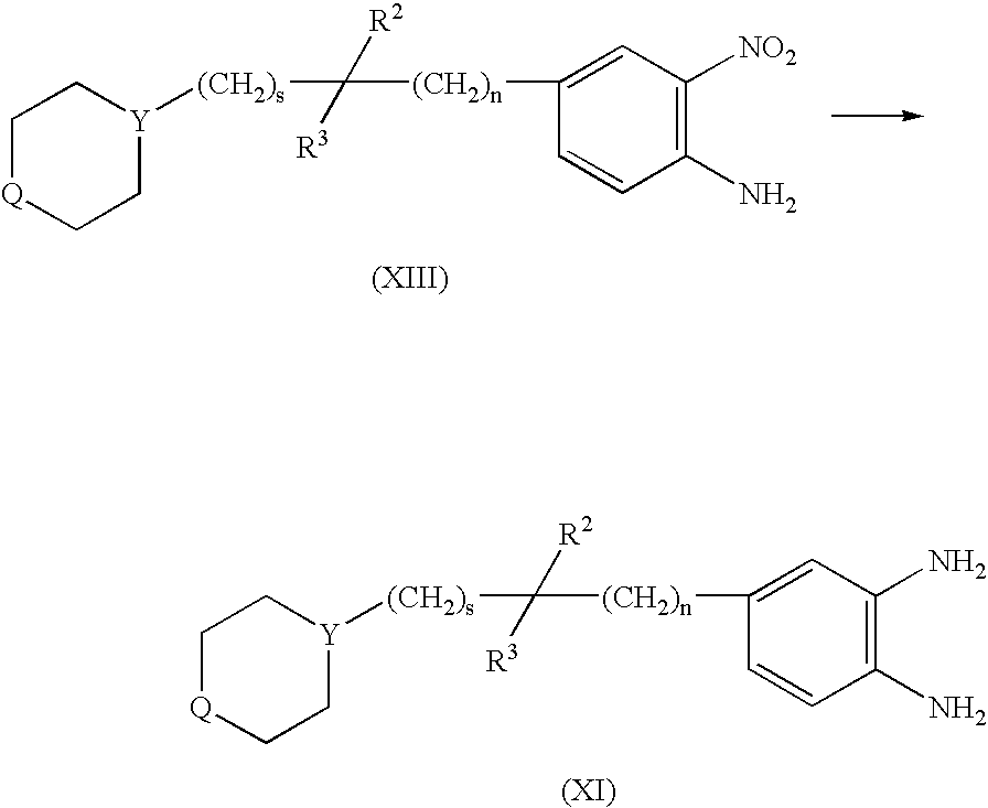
C1[Q]CC[Y]([(CH2)s]C([(CH2)n]C2=CC([NO2])=C(N)C=C2)([R2])[R3])C1.C1[Q]CC[Y]([(CH2)s]C([(CH2)n]C2=CC(N)=C(N)C=C2)([R2])[R3])C1
